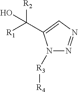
N1([R3][R4])N=NC=C1C(O)([R1])[R2]
